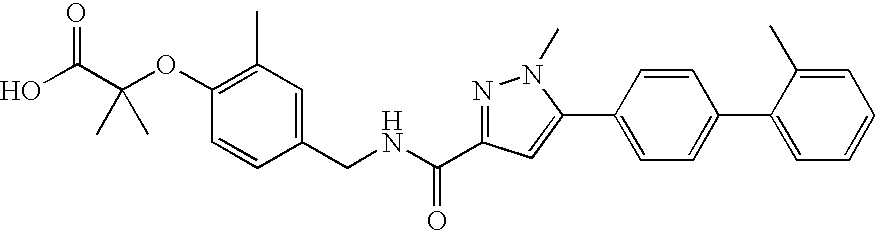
OC(C(OC1=C(C)C=C(CNC(=O)C2=NN(C)C(C3=CC=C(C4=CC=CC=C4C)C=C3)=C2)C=C1)(C)C)=O
